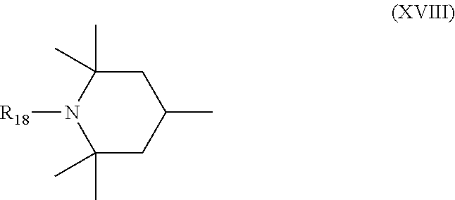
C1(C)(C)CC(C)CC(C)(C)N1[R18]
